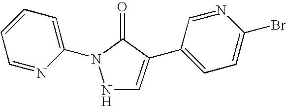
N1C=C(C2=CC=C(Br)N=C2)C(=O)N1C1=CC=CC=N1
